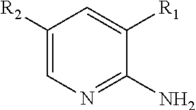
C1([R1])=CC([R2])=CN=C1N
